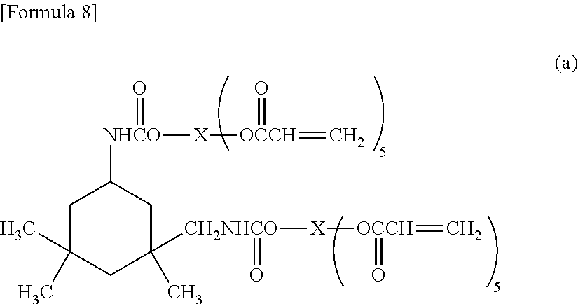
C1C(C)(C)CC(C)([CH2NHCO]([X][OCCH](=C)=O)=O)CC1[NHCO]([X][OCCH](=C)=O)=O
